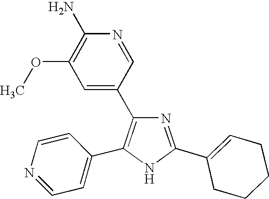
N1=C(C2=CCCCC2)NC(C2=CC=NC=C2)=C1C1=CC(OC)=C(N)N=C1
